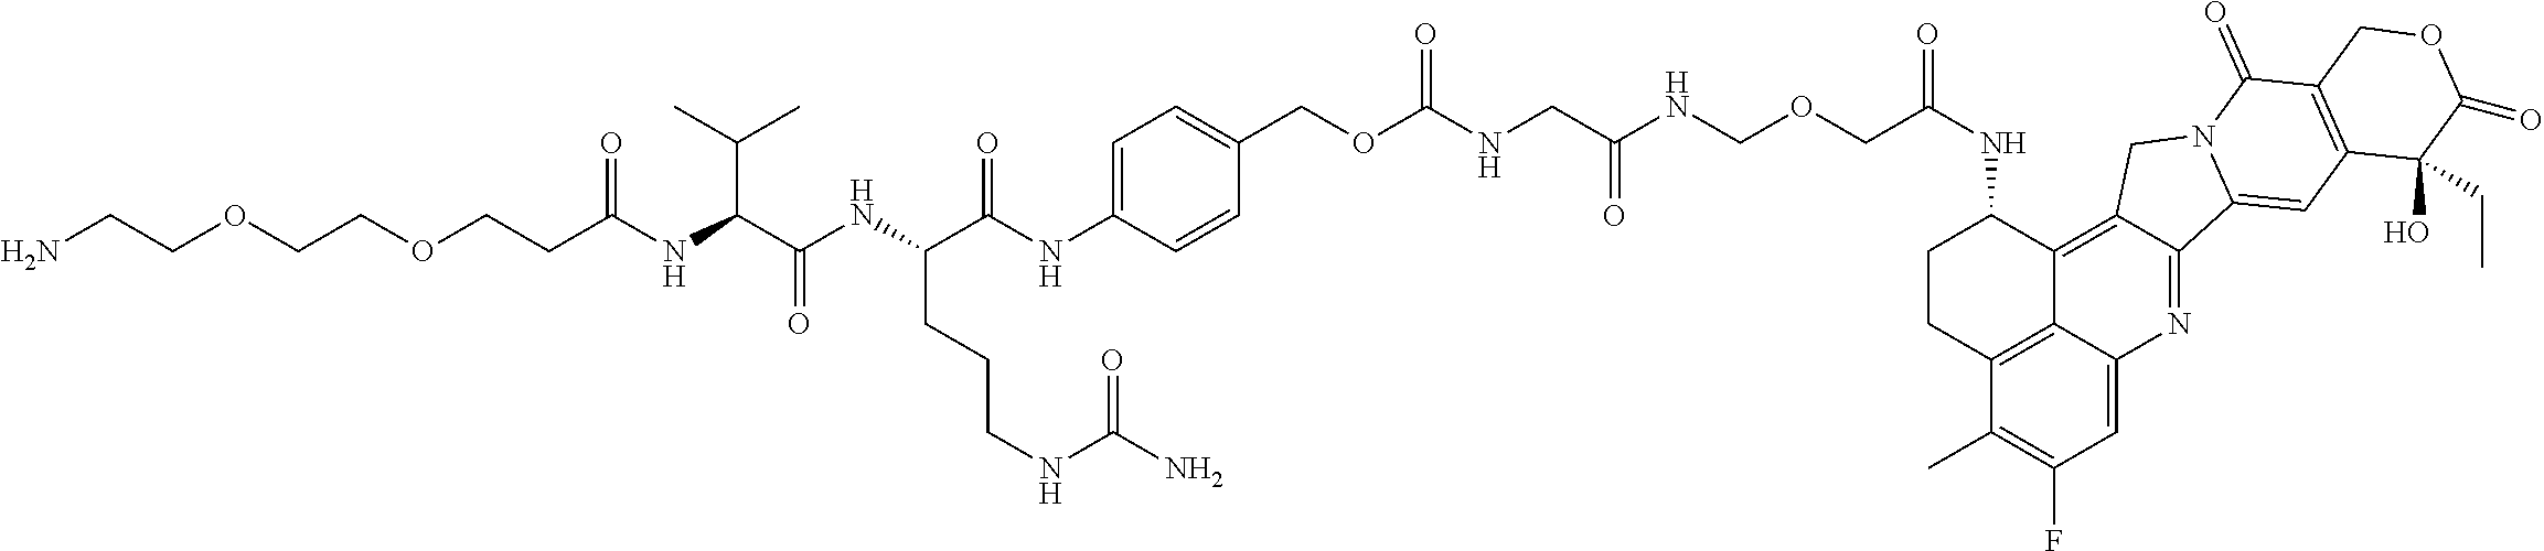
C1(NC(=O)COCNC(CNC(OCC2=CC=C(NC(C(CCCNC(N)=O)NC(C(NC(CCOCCOCCN)=O)C(C)C)=O)=O)C=C2)=O)=O)CCC2=C3C1=C1C(=NC3=CC(F)=C2C)C2=CC3=C(C(=O)N2C1)COC(=O)C3(O)CC
